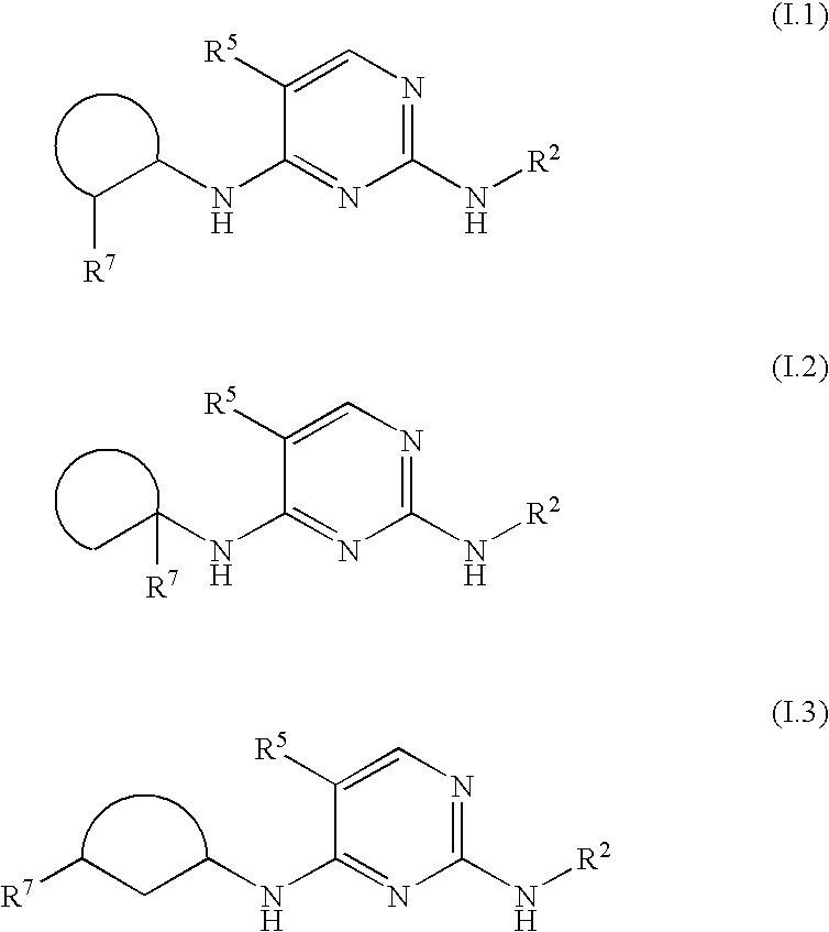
C1(NCC[R7])=NC(N[R2])=NC=C1[R5].C1(NC(C)[R7])=NC(N[R2])=NC=C1[R5].C1(NCCC[R7])=NC(N[R2])=NC=C1[R5]
